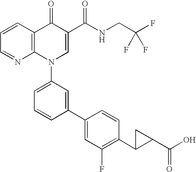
C1=CC2=C(N=C1)N(C1=CC=CC(C3=CC(F)=C(C4C(C(O)=O)C4)C=C3)=C1)C=C(C(NCC(F)(F)F)=O)C2=O
